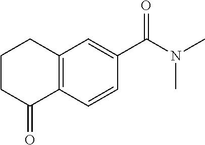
C12=C(C=CC(C(N(C)C)=O)=C1)C(=O)CCC2
